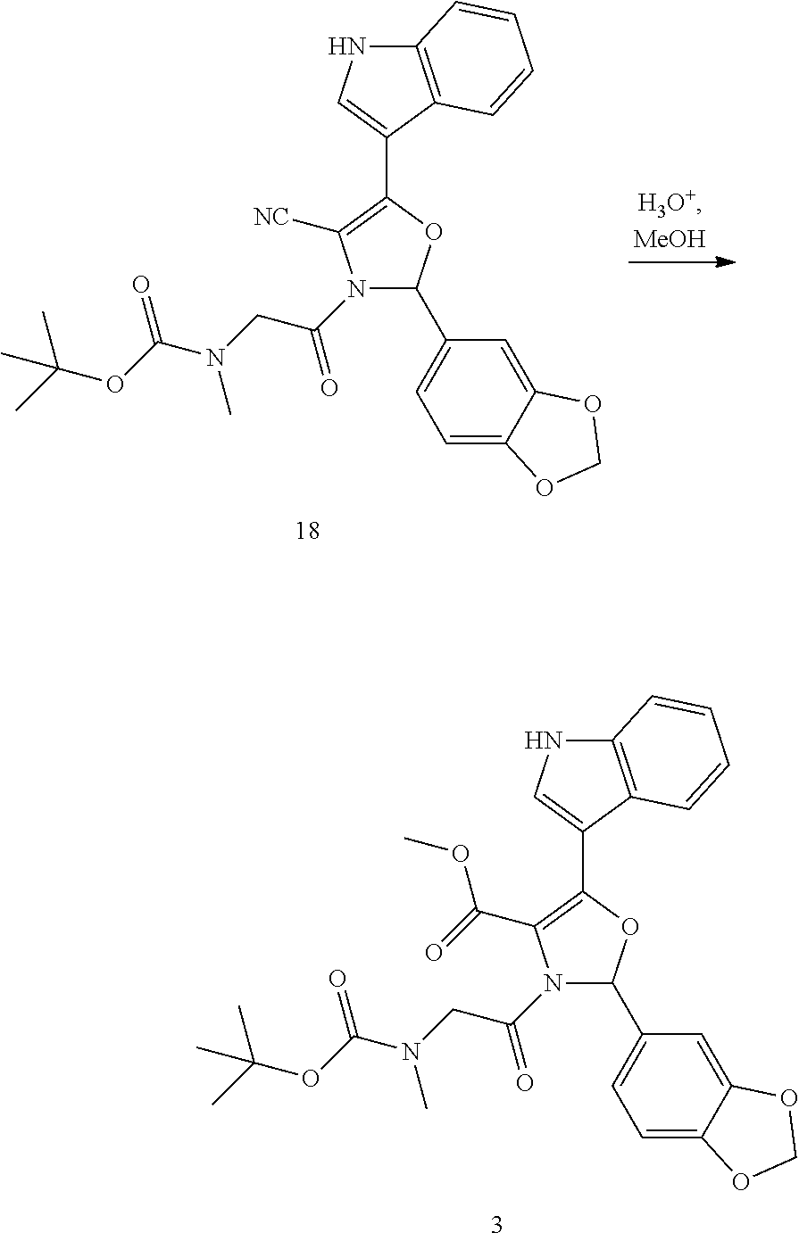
C1(C2=CNC3=C2C=CC=C3)=C([NC])N(C(=O)CN(C(OC(C)(C)C)=O)C)C(C2=CC=C3C(=C2)OCO3)O1.C1(C2=CNC3=C2C=CC=C3)=C(C(=O)OC)N(C(=O)CN(C(OC(C)(C)C)=O)C)C(C2=CC=C3C(=C2)OCO3)O1
